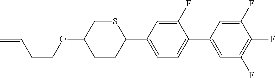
C=CCCOC1CCC(C2=CC=C(C3=CC(F)=C(F)C(F)=C3)C(F)=C2)SC1
